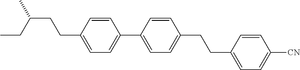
C1=CC(CCC(CC)C)=CC=C1C1=CC=C(CCC2=CC=C([CN])C=C2)C=C1
